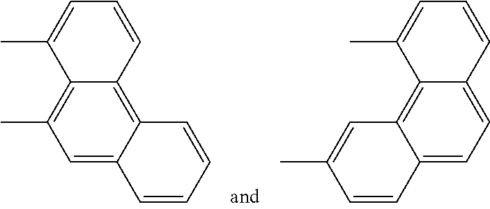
C1=C2C(=C3C(=C1C)C(C)=CC=C3)C=CC=C2.C1=C2C(=C3C(=C1)C=CC=C3C)C=C(C)C=C2
